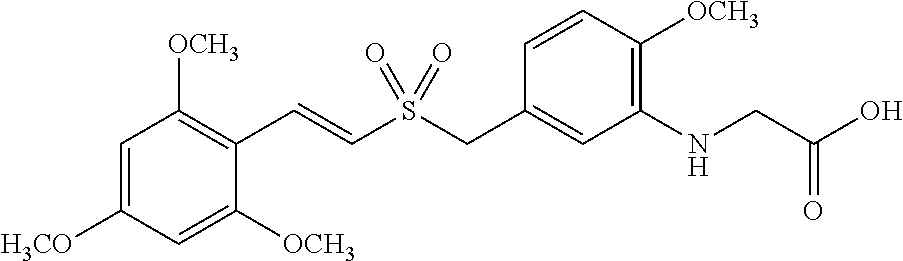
[H3CO]C1=CC([OCH3])=C(C=CS(CC2=CC(NCC(O)=O)=C([OCH3])C=C2)(=O)=O)C([OCH3])=C1
